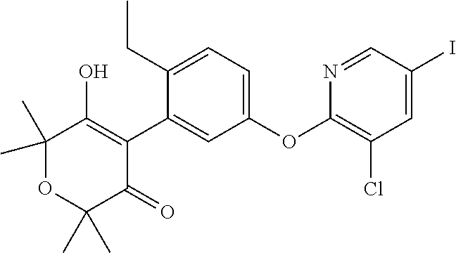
C1(C)(C)OC(C)(C)C(=O)C(C2=CC(OC3=C(Cl)C=C(I)C=N3)=CC=C2CC)=C1O
